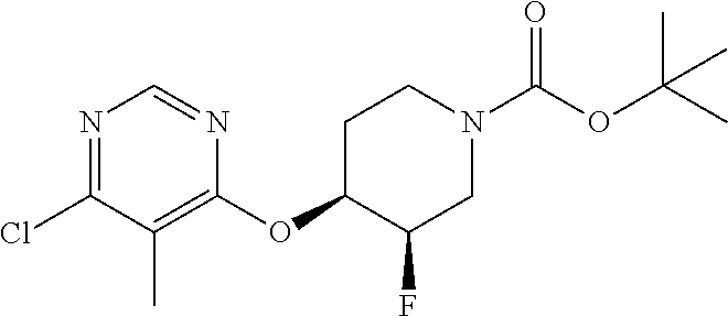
C1(Cl)=NC=NC(OC2C(F)CN(C(OC(C)(C)C)=O)CC2)=C1C
